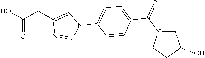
OC(CC1=CN(C2=CC=C(C(N3CCC(O)C3)=O)C=C2)N=N1)=O
